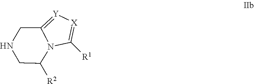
N1CC([R2])N2C([R1])=[X][Y]=C2C1
